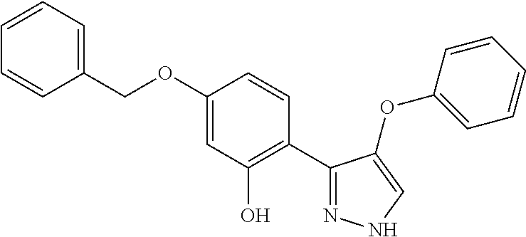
C1=C(COC2=CC(O)=C(C3=NNC=C3OC3=CC=CC=C3)C=C2)C=CC=C1
